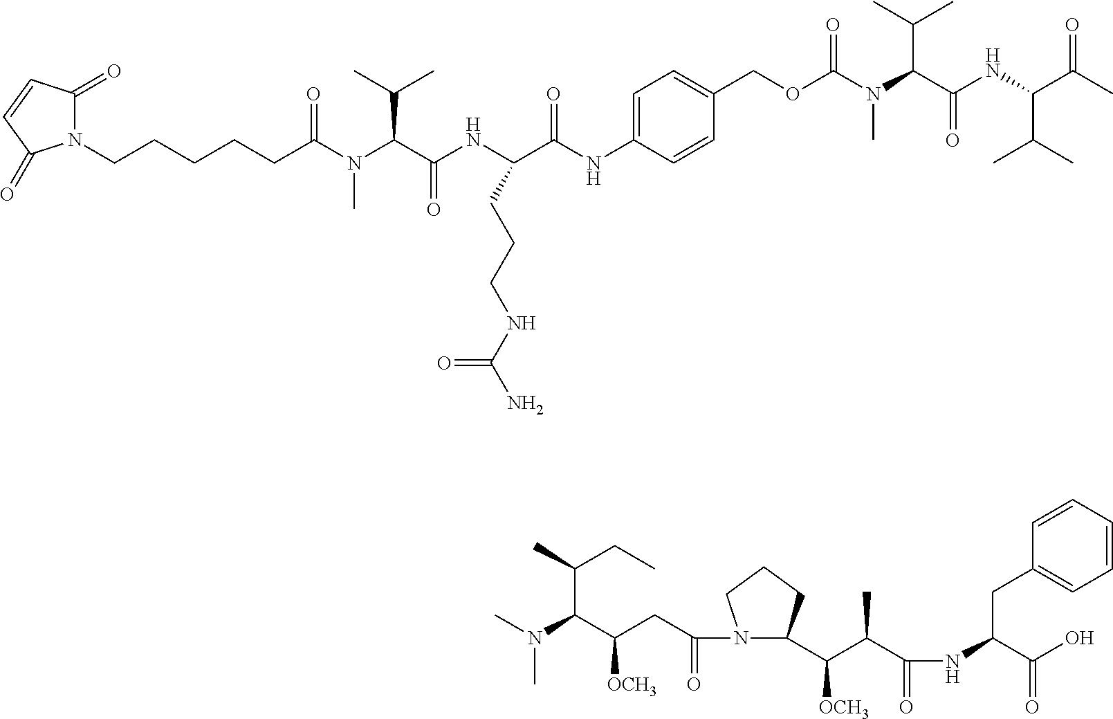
N1(CCCCCC(N(C(C(NC(C(NC2=CC=C(COC(N(C(C(NC(C(C)C)C(=O)C)=O)C(C)C)C)=O)C=C2)=O)CCCNC(N)=O)=O)C(C)C)C)=O)C(=O)C=CC1=O.C(C(CC)C)(C([OCH3])CC(N1C(C(C(C(NC(CC2=CC=CC=C2)C(=O)O)=O)C)[OCH3])CCC1)=O)N(C)C
